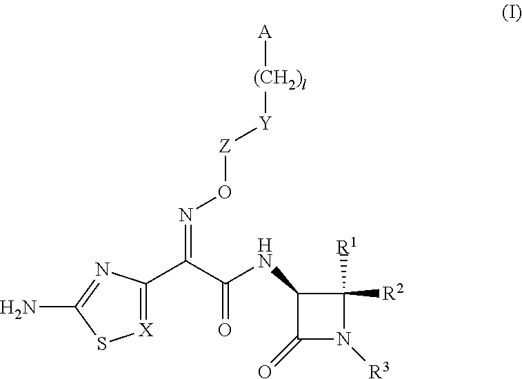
[X]1=C(C(C(=O)NC2C(=O)N([R3])C2([R1])[R2])=NO[Z][Y][(CH2)l][A])N=C(N)S1
